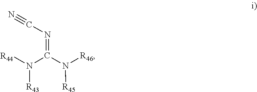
N([R43])(C(=NC#N)N([R45])[R46])[R44]
